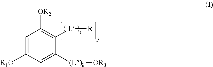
C1=C([R1O])C=C([(L)k][OR3])C([L][R])=C1[OR2]
